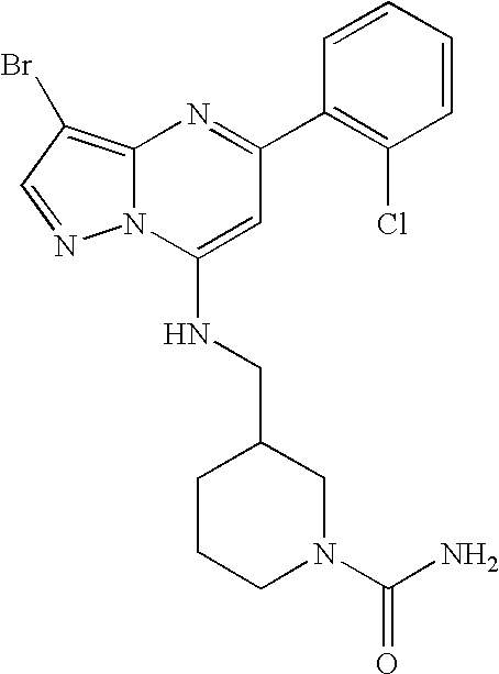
C1(C2=NC3=C(Br)C=NN3C(NCC3CCCN(C(N)=O)C3)=C2)=C(Cl)C=CC=C1
